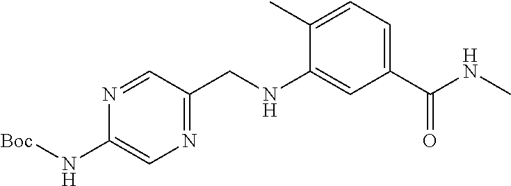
N1=CC(CNC2=CC(C(NC)=O)=CC=C2C)=NC=C1N[Boc]
